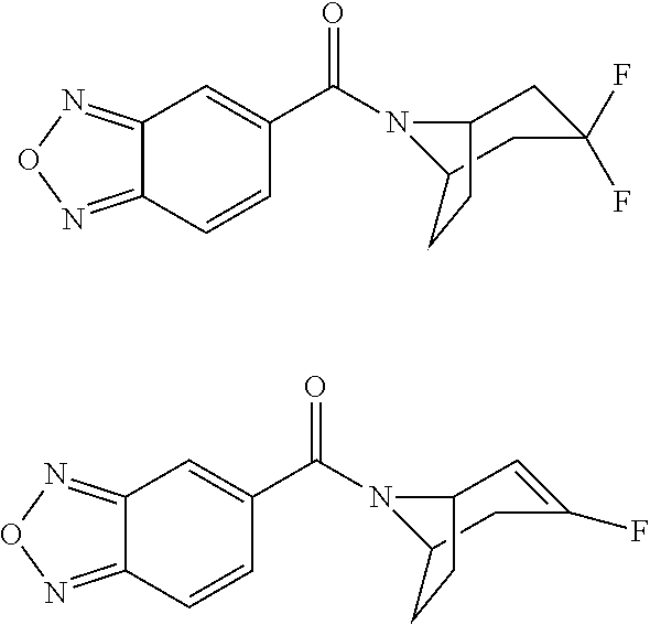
C12=NON=C1C=CC(C(=O)N1C3CC(F)(F)CC1CC3)=C2.C12=NON=C1C=CC(C(=O)N1C3CC(F)=CC1CC3)=C2
